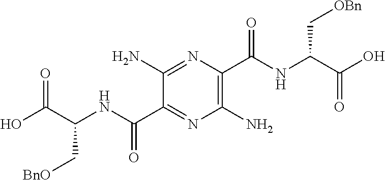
C1(N)=NC(C(NC(C(O)=O)C[OBn])=O)=C(N)N=C1C(NC(C(O)=O)C[BnO])=O
